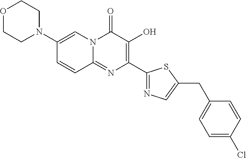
O1CCN(C2=CN3C(=NC(C4=NC=C(CC5=CC=C(Cl)C=C5)S4)=C(O)C3=O)C=C2)CC1
